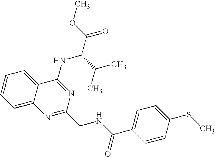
C1=CC=C2C(=C1)C(NC(C(C)C)C(=O)OC)=NC(CNC(=O)C1=CC=C(SC)C=C1)=N2
